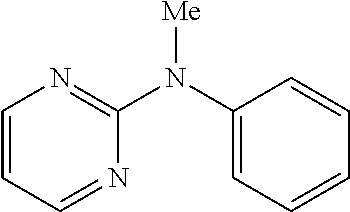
C1=CC=NC(N(C2=CC=CC=C2)[Me])=N1
